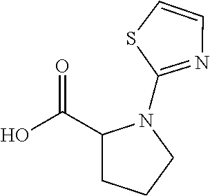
OC(C1CCCN1C1=NC=CS1)=O
